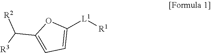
C1([L1][R1])=CC=C(C([R3])[R2])O1
